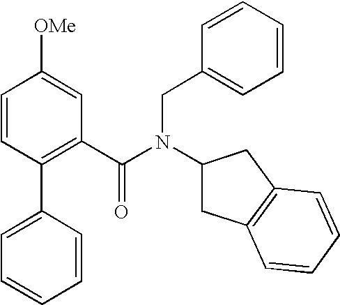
C1(C2=CC=CC=C2)=C(C(N(CC2=CC=CC=C2)C2CC3=C(C2)C=CC=C3)=O)C=C([OMe])C=C1
